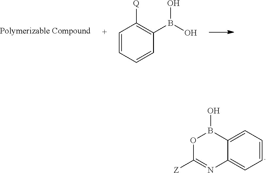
[Z]C1=NC2=CC=CC=C2B(O)O1.C1=CC=CC(B(O)O)=C1[Q]
